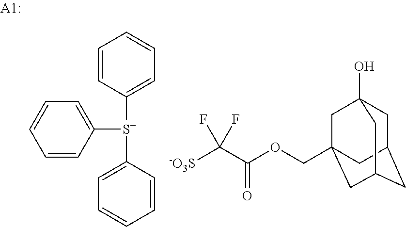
C1([S+](C2=CC=CC=C2)C2=CC=CC=C2)=CC=CC=C1.C1C2CC3CC(COC(C([-O3S])(F)F)=O)(CC1(O)C3)C2
